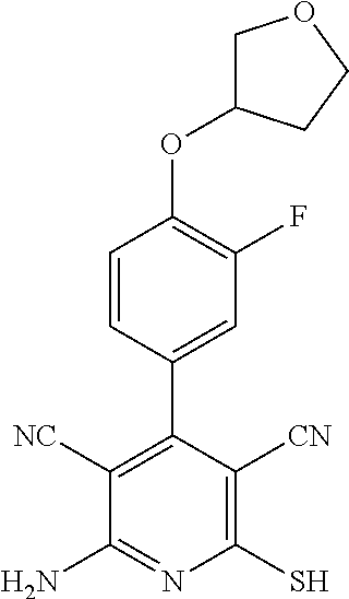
C1(C2=C([NC])C(N)=NC(S)=C2[CN])=CC(F)=C(OC2COCC2)C=C1
